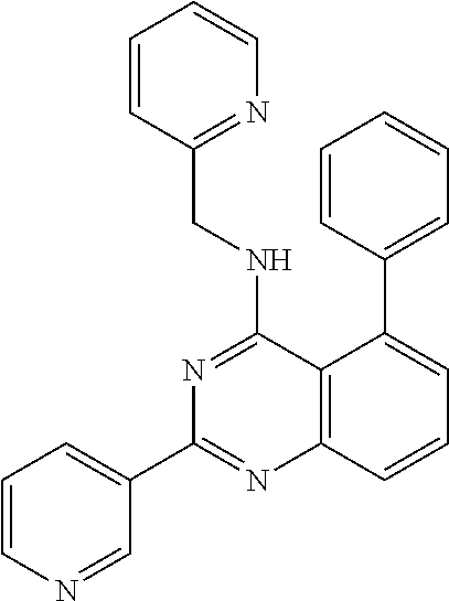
C1=CC(CNC2=NC(C3=CC=CN=C3)=NC3=C2C(C2=CC=CC=C2)=CC=C3)=NC=C1
